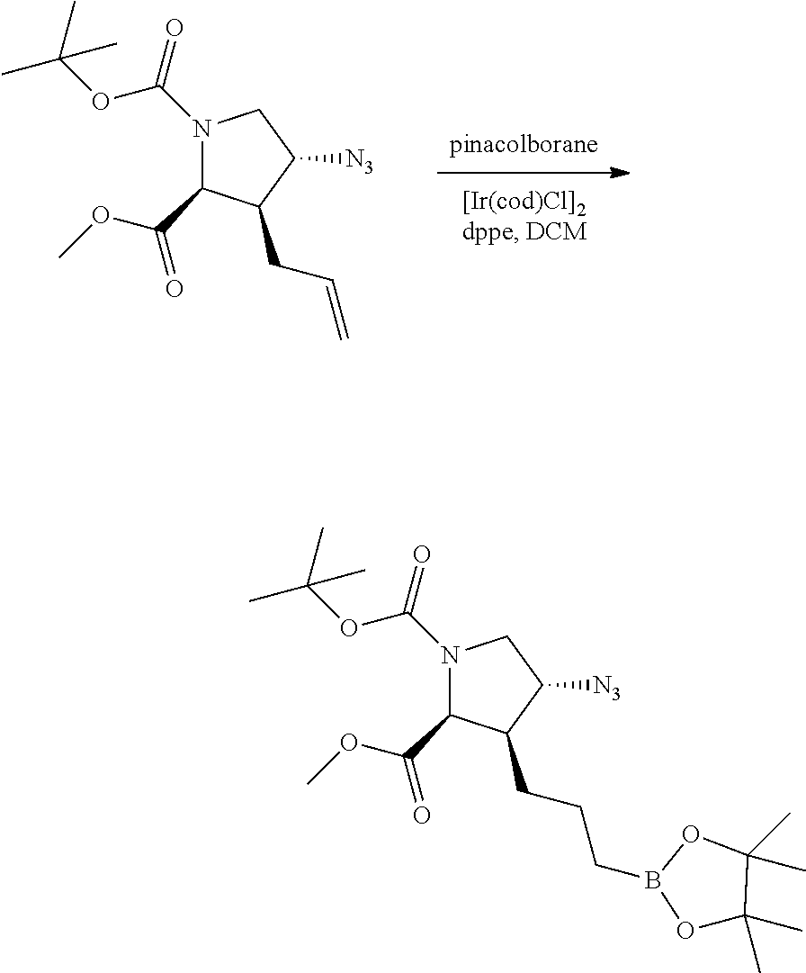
N1(C(=O)OC(C)(C)C)C(C(=O)OC)C(CC=C)C([N3])C1.N1(C(=O)OC(C)(C)C)C(C(=O)OC)C(CCCB2OC(C)(C)C(C)(C)O2)C([N3])C1
